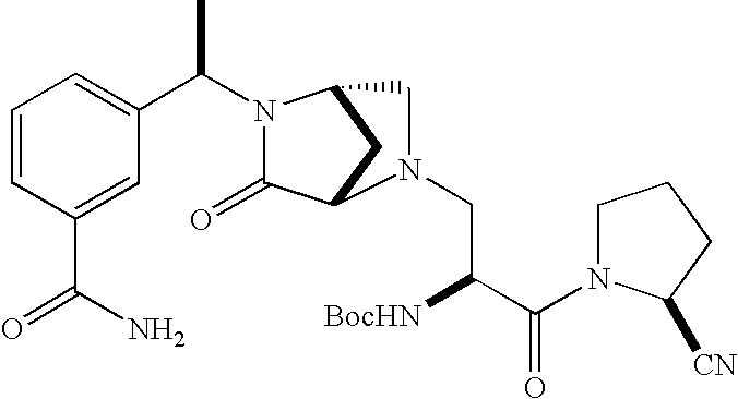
C1=CC(C(N)=O)=CC(C(C)N2C(=O)C3CC2CN3CC([BocHN])C(=O)N2CCCC2[CN])=C1
